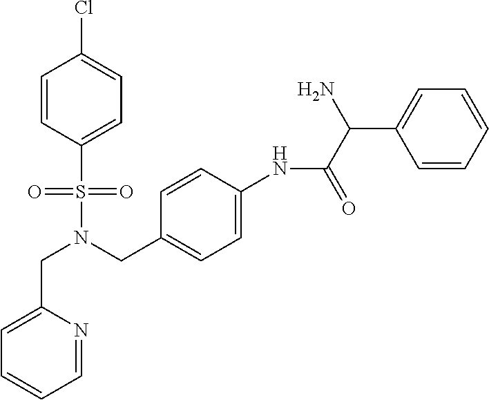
N(S(C1=CC=C(Cl)C=C1)(=O)=O)(CC1=CC=C(NC(C(N)C2=CC=CC=C2)=O)C=C1)CC1=CC=CC=N1
